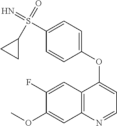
C12=C(N=CC=C1OC1=CC=C(S(=N)(=O)C3CC3)C=C1)C=C(OC)C(F)=C2
